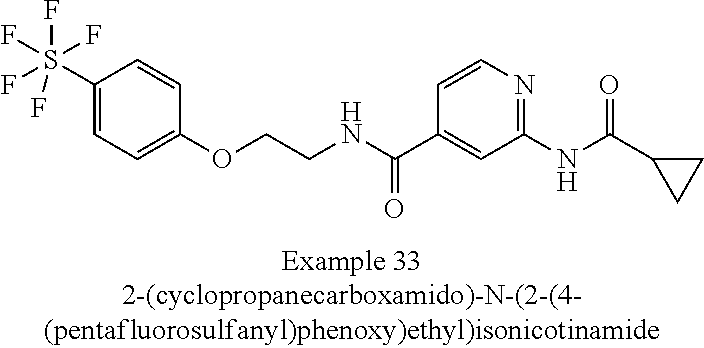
C1(S(F)(F)(F)(F)F)=CC=C(OCCNC(C2=CC(NC(=O)C3CC3)=NC=C2)=O)C=C1
